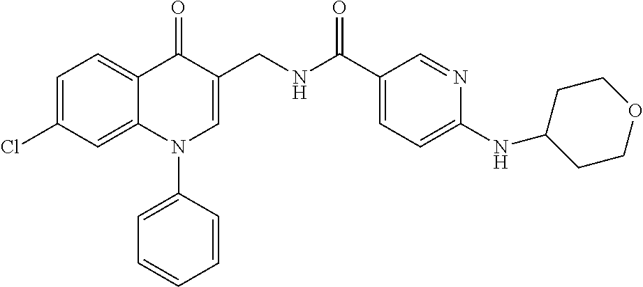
C1=C(Cl)C=C2C(=C1)C(=O)C(CNC(C1=CC=C(NC3CCOCC3)N=C1)=O)=CN2C1=CC=CC=C1
